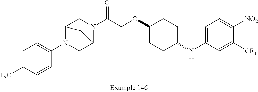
C1=C([F3C])C=CC(N2CC3N(C(COC4CCC(NC5=CC=C([NO2])C([CF3])=C5)CC4)=O)CC2C3)=C1
